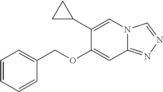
C1(COC2=CC3=NN=CN3C=C2C2CC2)=CC=CC=C1
